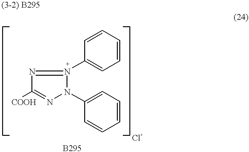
N1=N(C2=CC=CC=C2)N(C2=CC=CC=C2)N=C1[COOH]
